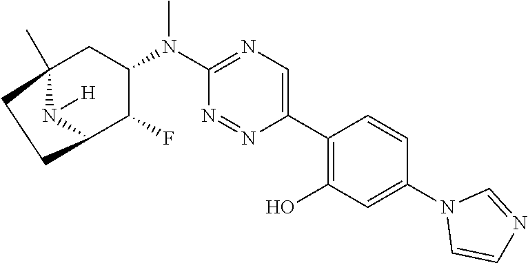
C12(C)CC(N(C3=NC=C(C4=C(O)C=C(N5C=CN=C5)C=C4)N=N3)C)C(F)C(N1[H])CC2
